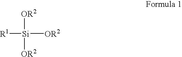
[Si]([OR2])([OR2])([R1])[OR2]
